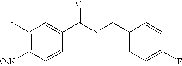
C1(F)=C([O2N])C=CC(C(N(CC2=CC=C(F)C=C2)C)=O)=C1
